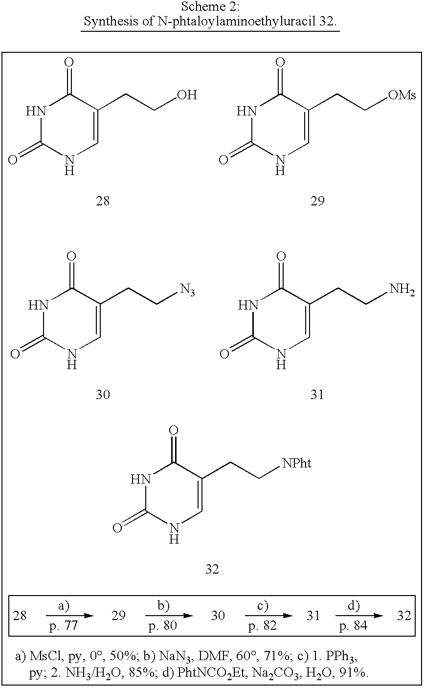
C1=C(CCO)C(=O)NC(=O)N1.C1=C(CC[OMs])C(=O)NC(=O)N1.C1=C(CC[N3])C(=O)NC(=O)N1.C1=C(CCN)C(=O)NC(=O)N1.C1=C(CC[NPht])C(=O)NC(=O)N1
